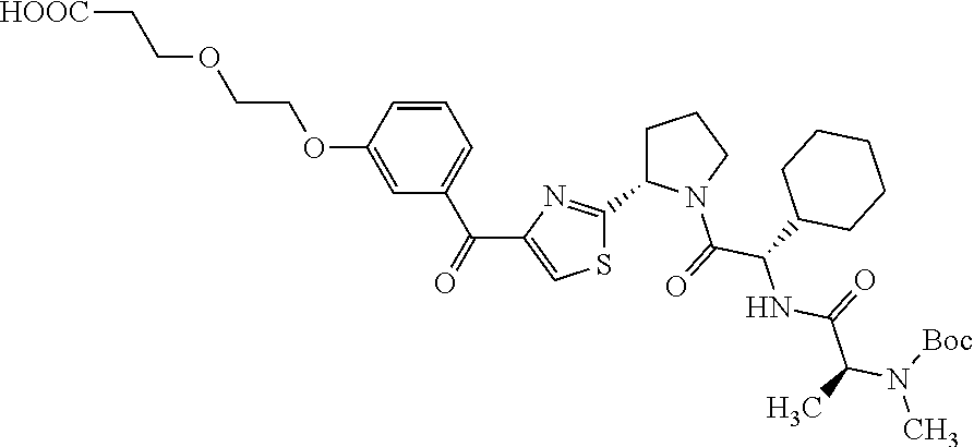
C1=CC(OCCOCC[HOOC])=CC(C(C2=CSC(C3N(C(C(NC(=O)C(N([Boc])C)C)C4CCCCC4)=O)CCC3)=N2)=O)=C1
